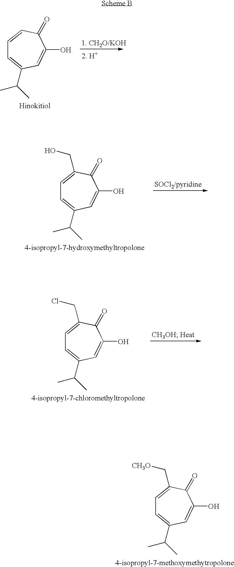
C1=CC(=O)C(O)=CC(C(C)C)=C1.C1=C(CO)C(=O)C(O)=CC(C(C)C)=C1.C1=C(CCl)C(=O)C(O)=CC(C(C)C)=C1.C1=C(C[CH3O])C(=O)C(O)=CC(C(C)C)=C1
